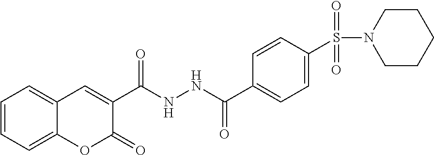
C1=CC=C2C(=C1)C=C(C(NNC(C1=CC=C(S(N3CCCCC3)(=O)=O)C=C1)=O)=O)C(=O)O2
